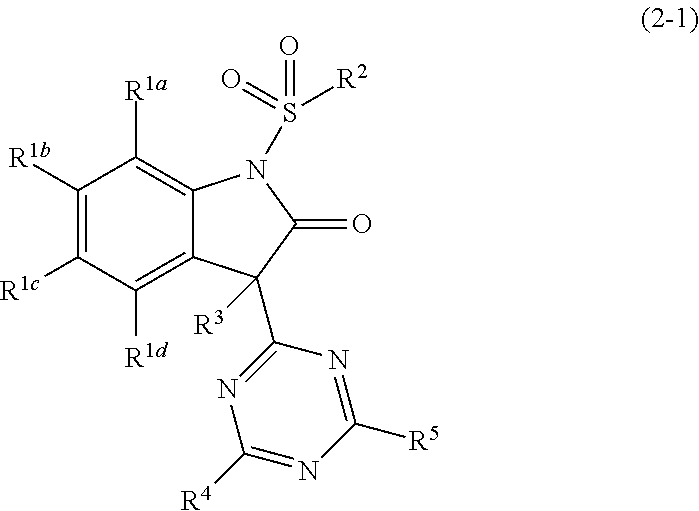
C1([R1b])=C([R1c])C([R1d])=C2C(=C1[R1a])N(S(=O)([R2])=O)C(=O)C2([R3])C1=NC([R4])=NC([R5])=N1
